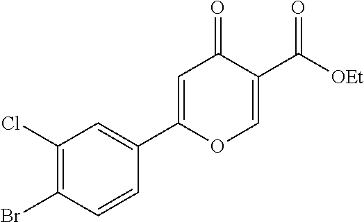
C1(Cl)=C(Br)C=CC(C2=CC(=O)C(C([OEt])=O)=CO2)=C1
